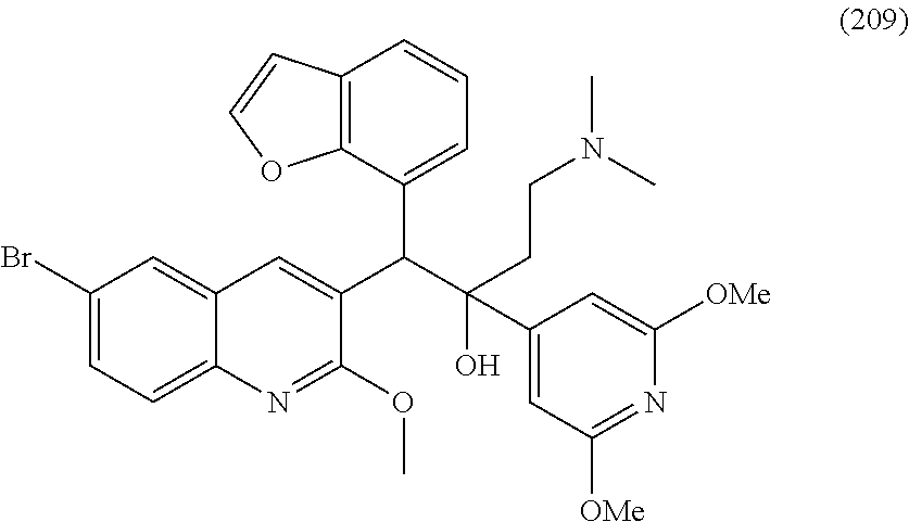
C1(Br)=CC=C2C(=C1)C=C(C(C(O)(CCN(C)C)C1=CC([OMe])=NC([OMe])=C1)C1=CC=CC3=C1OC=C3)C(OC)=N2
